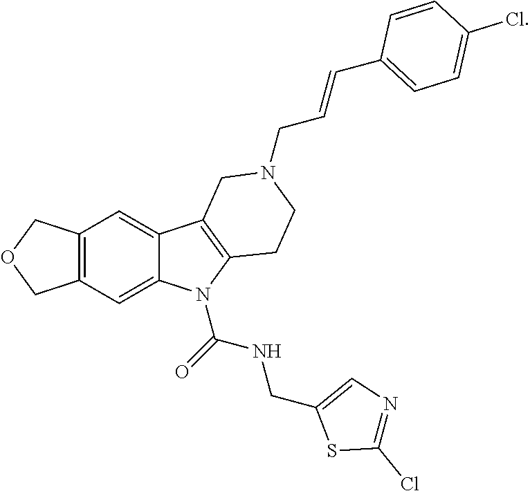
C12=C(C=C3C(=C1)N(C(=O)NCC1=CN=C(Cl)S1)C1=C3CN(CC=CC3=CC=C(Cl)C=C3)CC1)COC2
